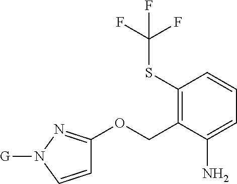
C1(SC(F)(F)F)=C(COC2=NN([G])C=C2)C(N)=CC=C1
